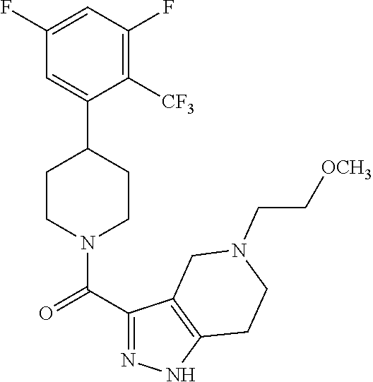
C1(F)=CC(F)=C([CF3])C(C2CCN(C(C3=NNC4=C3CN(CC[OCH3])CC4)=O)CC2)=C1
